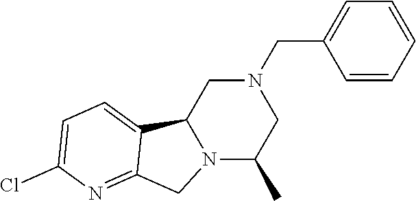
C(N1CC2N(C(C)C1)CC1=NC(Cl)=CC=C21)C1=CC=CC=C1
